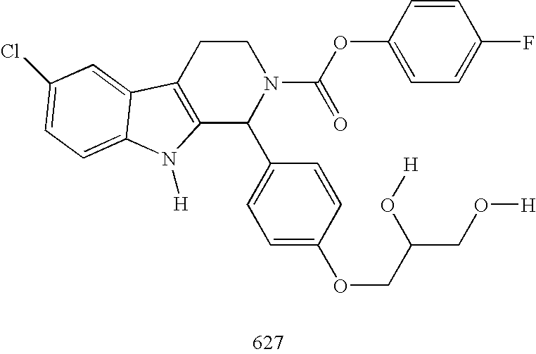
C12=C(CCN(C(OC3=CC=C(F)C=C3)=O)C1C1=CC=C(OCC(O[H])CO[H])C=C1)C1=CC(Cl)=CC=C1N2[H]
